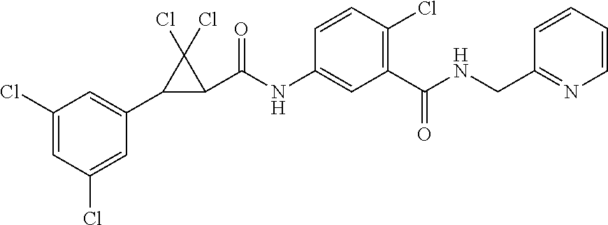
C1(Cl)=CC(Cl)=CC(C2C(C(NC3=CC(C(NCC4=NC=CC=C4)=O)=C(Cl)C=C3)=O)C2(Cl)Cl)=C1
